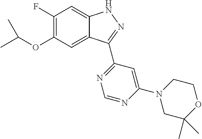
C1(F)=C(OC(C)C)C=C2C(=C1)NN=C2C1=NC=NC(N2CC(C)(C)OCC2)=C1
